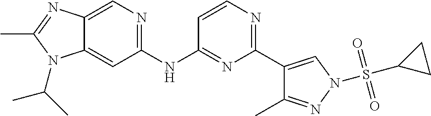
C1(NC2=NC(C3=CN(S(=O)(=O)C4CC4)N=C3C)=NC=C2)=NC=C2C(=C1)N(C(C)C)C(C)=N2
